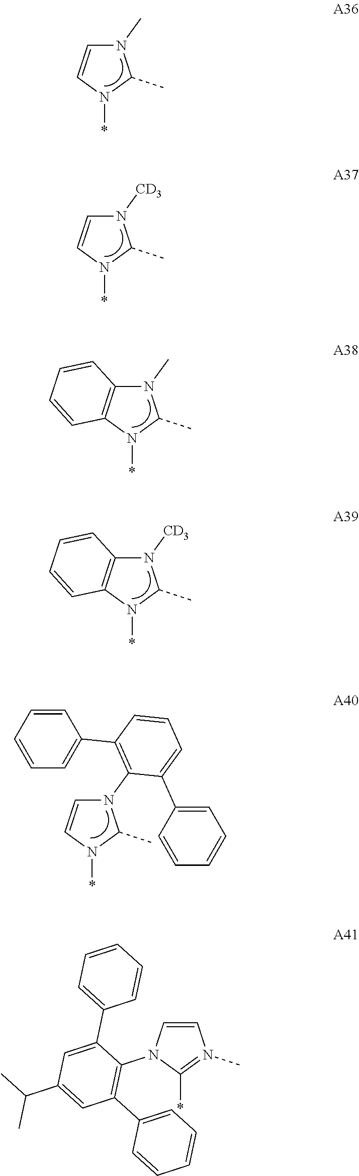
N1(C)C=CN(*)C1C.N1([CD3])C=CN(*)C1C.N1(C)C2=C(N(*)C1C)C=CC=C2.N1([CD3])C2=C(N(*)C1C)C=CC=C2.N1(C2=C(C3=CC=CC=C3)C=CC=C2C2=CC=CC=C2)C=CN(*)C1C.C1=CN(C2=C(C3=CC=CC=C3)C=C(C(C)C)C=C2C2=CC=CC=C2)C(*)=N1C
